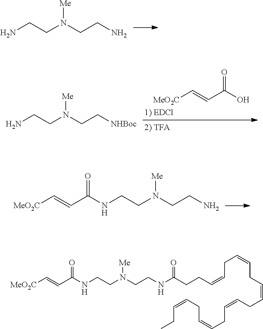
NCCN(CCN)[Me].[MeO2C]C=CC(O)=O.NCCN(CC[NHBoc])[Me].N(CCN(CCN)[Me])C(C=C[MeO2C])=O.N(CCN(CCNC(CCC=CCC=CCC=CCC=CCC=CCC=CCC)=O)[Me])C(C=C[MeO2C])=O
